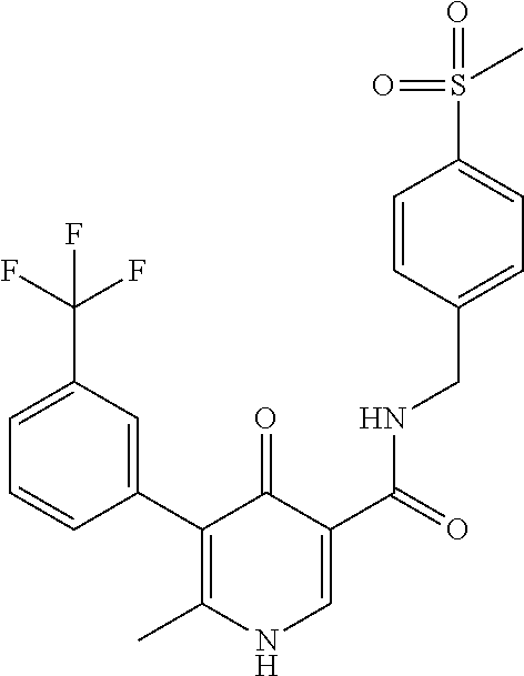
C1(C2=CC(C(F)(F)F)=CC=C2)=C(C)NC=C(C(=O)NCC2=CC=C(S(=O)(=O)C)C=C2)C1=O
